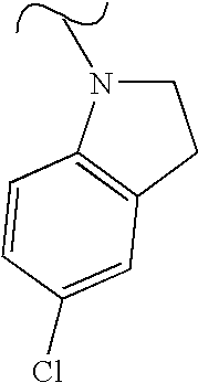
C1N(C)C2=C(C1)C=C(Cl)C=C2
